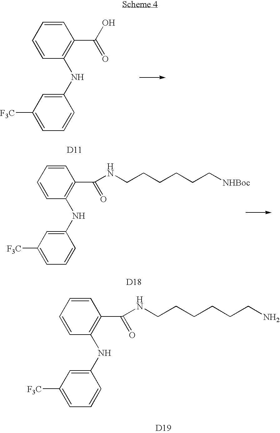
C1(NC2=C(C(=O)NCCCCCCN)C=CC=C2)=CC([F3C])=CC=C1.[D19].C1(NC2=C(C(=O)O)C=CC=C2)=CC([F3C])=CC=C1.[D11].C1(NC2=C(C(=O)NCCCCCC[NHBoc])C=CC=C2)=CC([F3C])=CC=C1.[D18]
